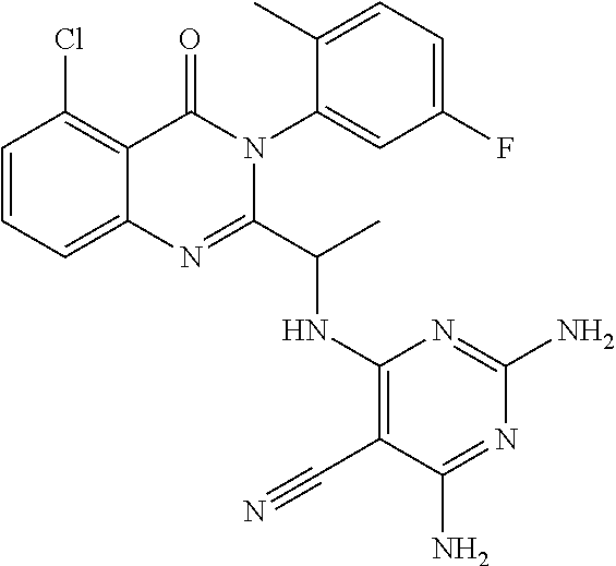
C1=CC=C2C(=C1Cl)C(=O)N(C1=CC(F)=CC=C1C)C(C(C)NC1=C(C#N)C(N)=NC(N)=N1)=N2
